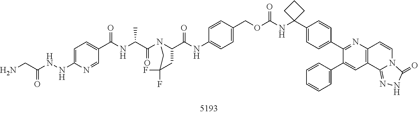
O=C(C1CC(F)(F)CN1C(C(NC(C1=CC=C(NNC(CN)=O)N=C1)=O)C)=O)NC1=CC=C(COC(NC2(C3=CC=C(C4=NC5=C(C=C4C4=CC=CC=C4)C4=NNC(=O)N4C=C5)C=C3)CCC2)=O)C=C1
